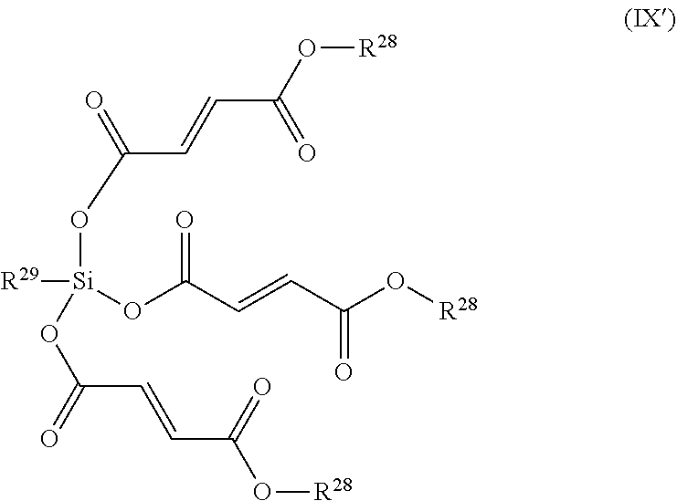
C(C=CC(=O)O[R28])(=O)O[Si](OC(=O)C=CC(=O)O[R28])(OC(C=CC(=O)O[R28])=O)[R29]
